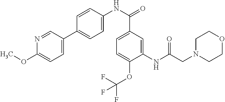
C1(NC(CN2CCOCC2)=O)=CC(C(NC2=CC=C(C3=CC=C(OC)N=C3)C=C2)=O)=CC=C1OC(F)(F)F
